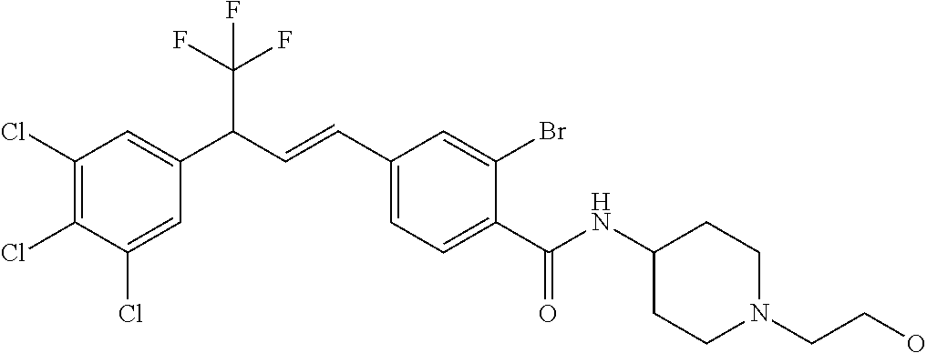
C1(Cl)=CC(C(C=CC2=CC=C(C(NC3CCN(CCO)CC3)=O)C(Br)=C2)C(F)(F)F)=CC(Cl)=C1Cl
